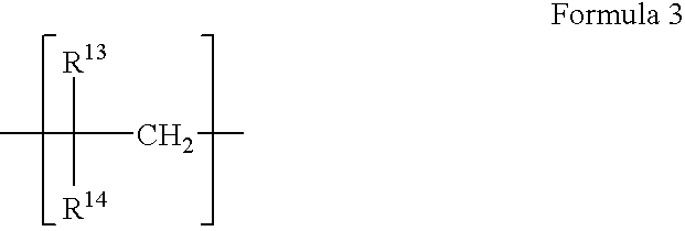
CC([R13])([R14])CC
